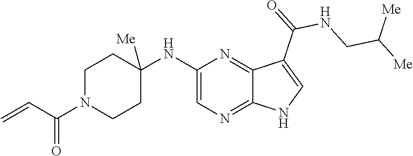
C1N(C(C=C)=O)CCC(NC2=CN=C3C(=N2)C(C(=O)NCC([Me])[Me])=CN3)([Me])C1
